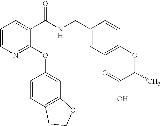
C1=CN=C(OC2=CC3=C(C=C2)CCO3)C(C(NCC2=CC=C(OC(C(O)=O)C)C=C2)=O)=C1
